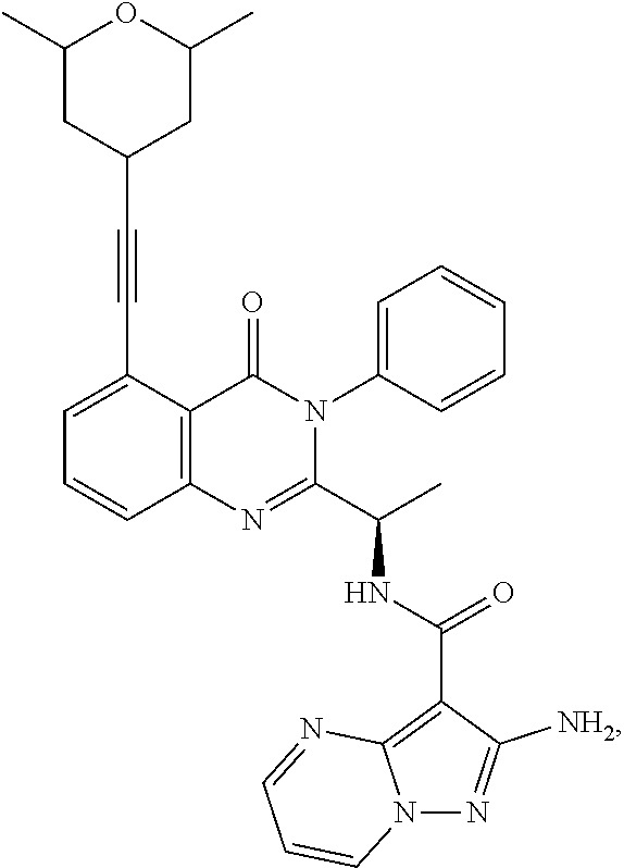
C(C1=CC=CC2=C1C(=O)N(C1=CC=CC=C1)C(C(C)NC(C1=C3N(N=C1[NH2])C=CC=N3)=O)=N2)#CC1CC(C)OC(C)C1
